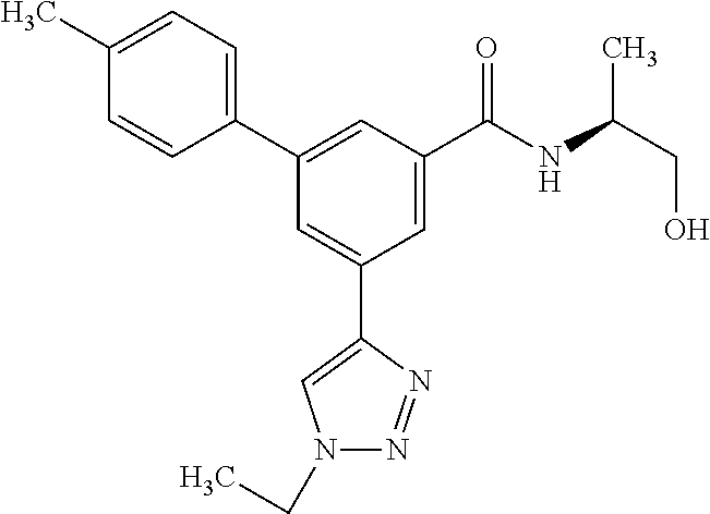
C1(C2=CC(C(NC(CO)C)=O)=CC(C3=CN(CC)N=N3)=C2)=CC=C(C)C=C1
